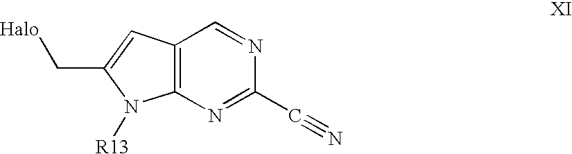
C12=C(N=C(C#N)N=C1)N([R13])C(C[Halo])=C2
